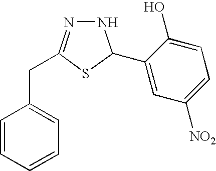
C1=CC=CC=C1CC1=NNC(C2=CC([NO2])=CC=C2O)S1
